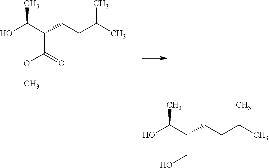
OC(C(C(=O)OC)CCC(C)C)C.OC(C(CO)CCC(C)C)C
